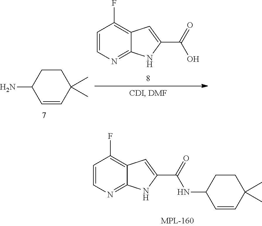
C1=CN=C2C(=C1F)C=C(C(=O)O)N2.C1=CC(C)(C)CCC1N.C1=CN=C2C(=C1F)C=C(C(=O)NC1C=CC(C)(C)CC1)N2
